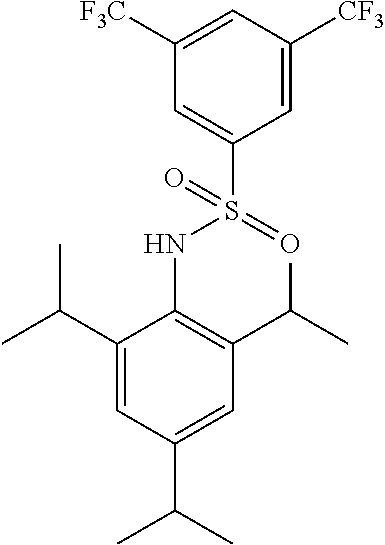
C1=C([CF3])C=C([F3C])C=C1S(=O)(NC1=C(C(C)C)C=C(C(C)C)C=C1C(C)C)=O
